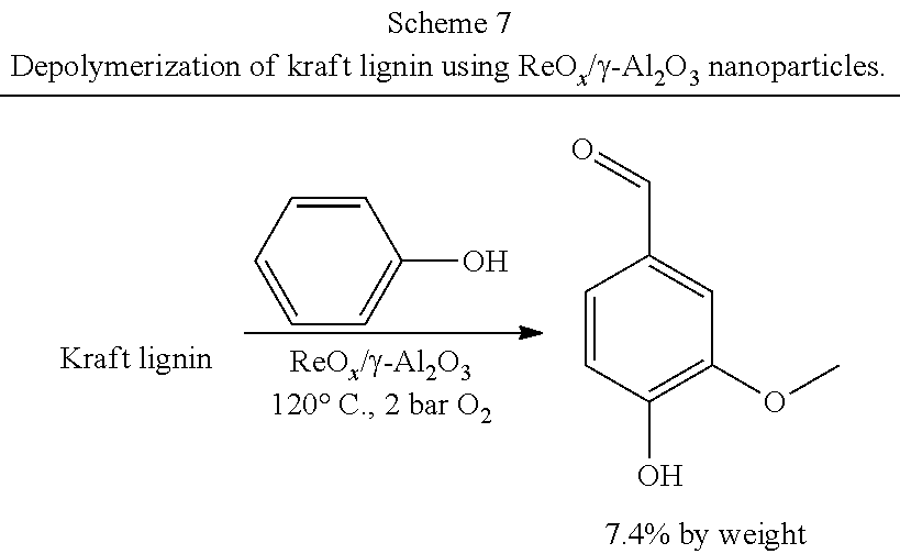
C1=CC=CC=C1O.C1=CC(O)=C(OC)C=C1C=O
